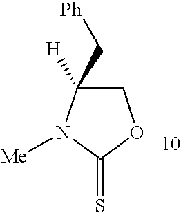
C1C(C[Ph])([H])N([Me])C(=S)O1
